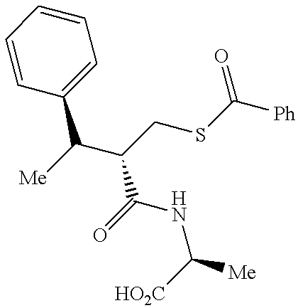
C1=CC(C([Me])C(CSC([Ph])=O)C(=O)NC([HO2C])[Me])=CC=C1
